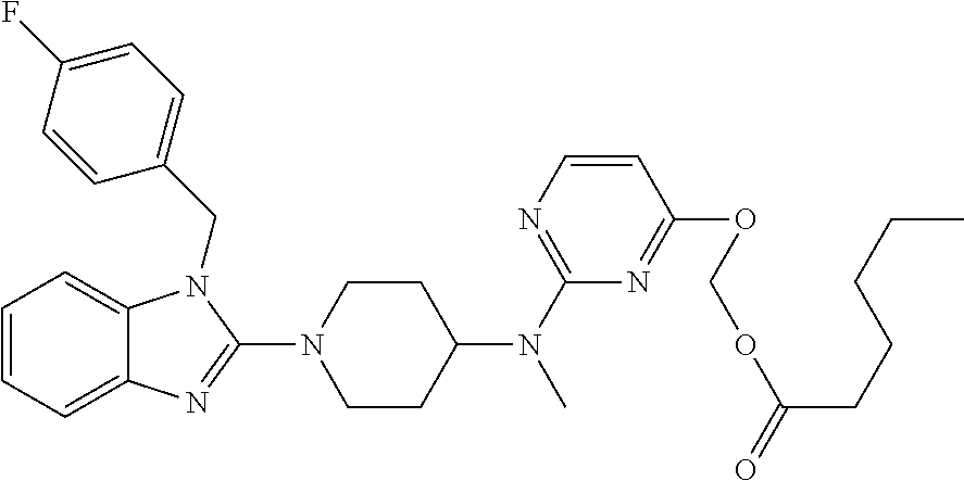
C1=CC=C2C(=C1)N(CC1=CC=C(F)C=C1)C(N1CCC(N(C)C3=NC=CC(OCOC(CCCCC)=O)=N3)CC1)=N2
